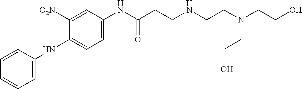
C1=CC(NC2=CC=C(NC(CCNCCN(CCO)CCO)=O)C=C2[O2N])=CC=C1
